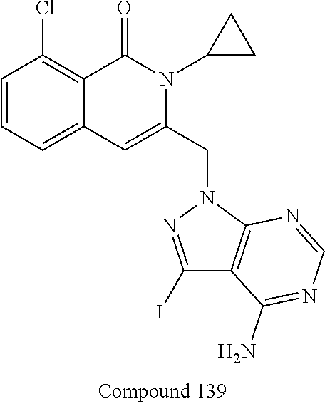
C1=CC=C2C(=C1Cl)C(=O)N(C1CC1)C(CN1N=C(I)C3=C1N=CN=C3N)=C2
